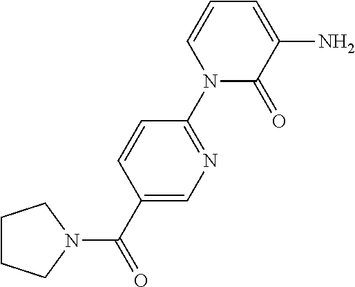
C1(N2C(=O)C(N)=CC=C2)=NC=C(C(=O)N2CCCC2)C=C1
